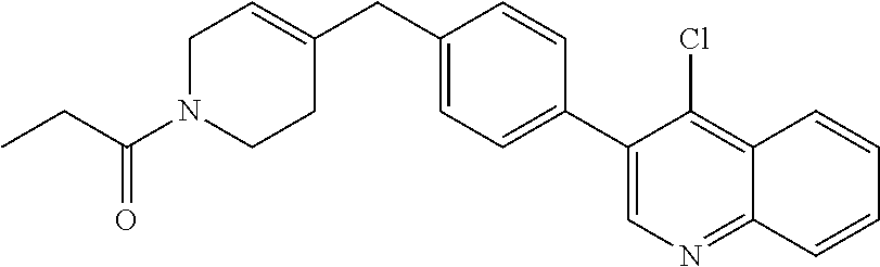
C1(C2=CC=C(CC3=CCN(C(CC)=O)CC3)C=C2)=CN=C2C(=C1Cl)C=CC=C2
